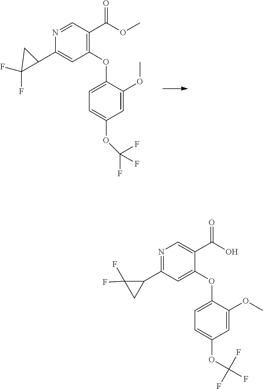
N1=CC(C(=O)OC)=C(OC2=CC=C(OC(F)(F)F)C=C2OC)C=C1C1C(F)(F)C1.N1=C(C2C(F)(F)C2)C=C(OC2=CC=C(OC(F)(F)F)C=C2OC)C(C(=O)O)=C1
